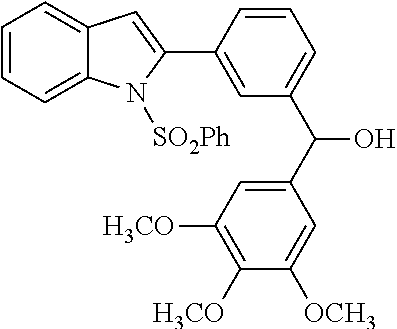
C1(C2=CC(C(O)C3=CC([OCH3])=C([OCH3])C([OCH3])=C3)=CC=C2)=CC2=CC=CC=C2N1[SO2Ph]
